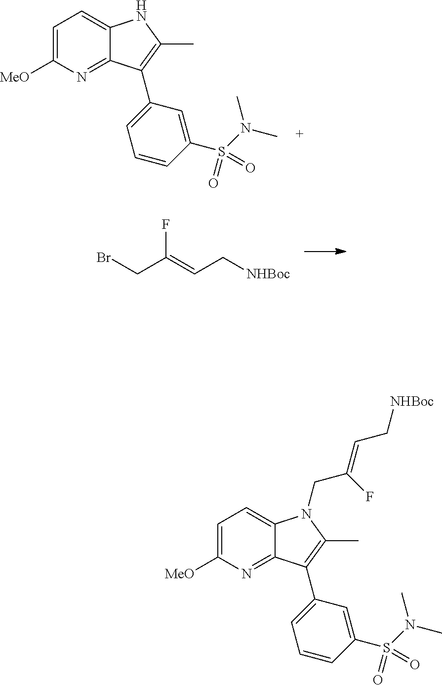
C1=C([MeO])N=C2C(=C1)NC(C)=C2C1=CC=CC(S(=O)(N(C)C)=O)=C1.BrCC(=CC[NHBoc])F.C1=C([MeO])N=C2C(=C1)N(CC(=CC[NHBoc])F)C(C)=C2C1=CC=CC(S(=O)(N(C)C)=O)=C1
